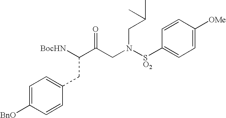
C1=CC(CC([BocHN])C(CN([SO2]C2=CC=C([OMe])C=C2)CC(C)C)=O)=CC=C1[BnO]
